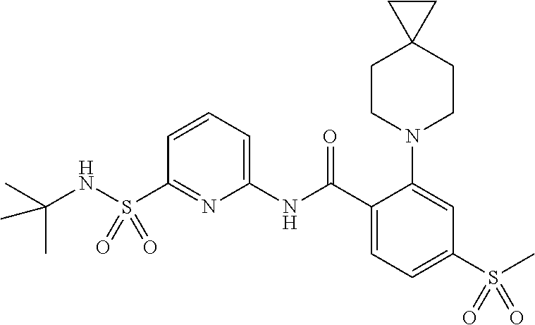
C1(S(NC(C)(C)C)(=O)=O)=NC(NC(C2=CC=C(S(C)(=O)=O)C=C2N2CCC3(CC2)CC3)=O)=CC=C1
